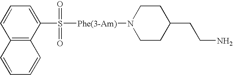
C1=CC=C(S([Phe(3-Am)]N2CCC(CCN)CC2)(=O)=O)C2=C1C=CC=C2
